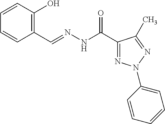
C1=CC(O)=C(C=NNC(C2=NN(C3=CC=CC=C3)N=C2C)=O)C=C1
